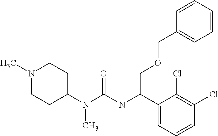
N1(C)CCC(N(C(=O)NC(C2=CC=CC(Cl)=C2Cl)COCC2=CC=CC=C2)C)CC1
